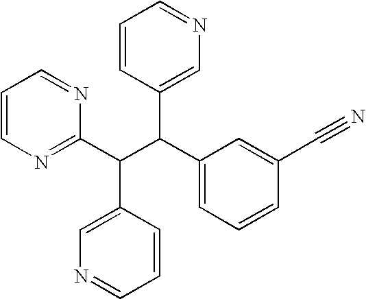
C1=CN=C(C(C(C2=CC=CC(C#N)=C2)C2=CN=CC=C2)C2=CN=CC=C2)N=C1
